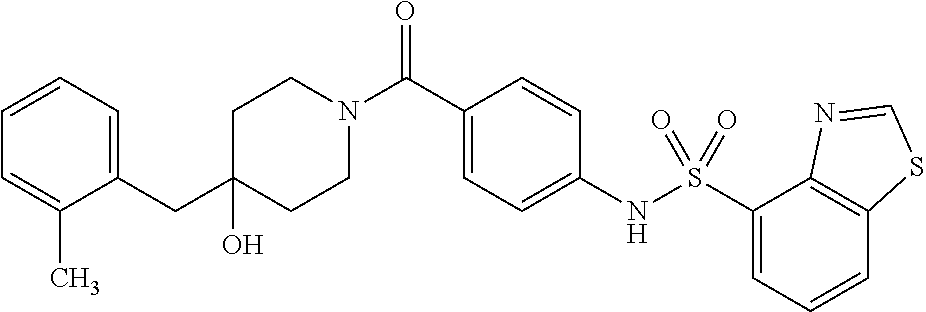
C1(O)(CC2=CC=CC=C2C)CCN(C(C2=CC=C(NS(C3=CC=CC4=C3N=CS4)(=O)=O)C=C2)=O)CC1
